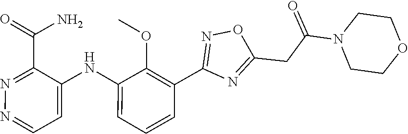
C1=CC=C(NC2=CC=NN=C2C(N)=O)C(OC)=C1C1=NOC(CC(=O)N2CCOCC2)=N1
